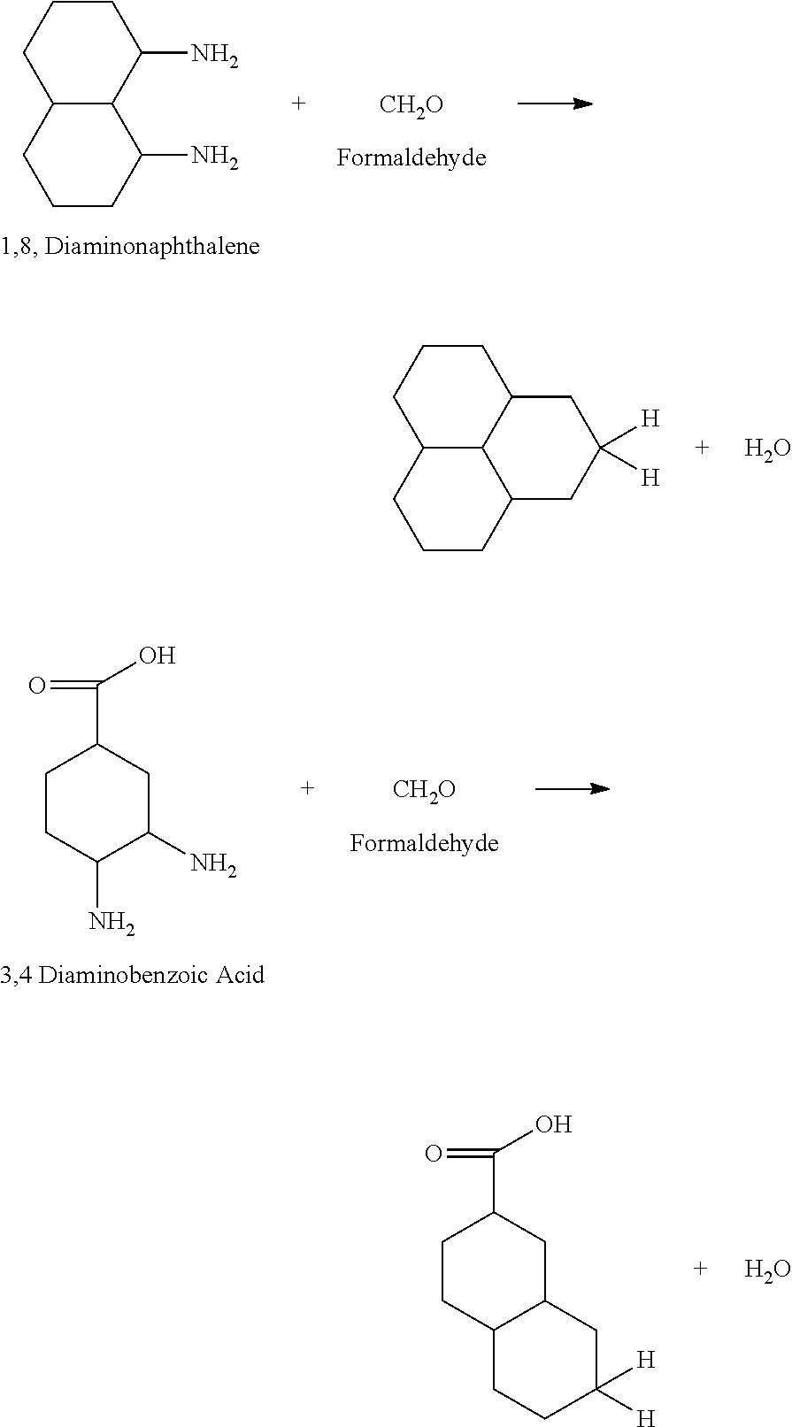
C1C2C(C(N)CC1)C(N)CCC2.[CH2O].C1C2C3C(CC1)CC([H])([H])CC3CCC2.O.C1CC(N)C(N)CC1C(O)=O.[CH2O].O.C1CC2C(CC1C(O)=O)CC([H])([H])CC2
